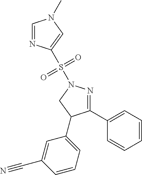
C1=NC(S(N2N=C(C3=CC=CC=C3)C(C3=CC=CC(C#N)=C3)C2)(=O)=O)=CN1C
